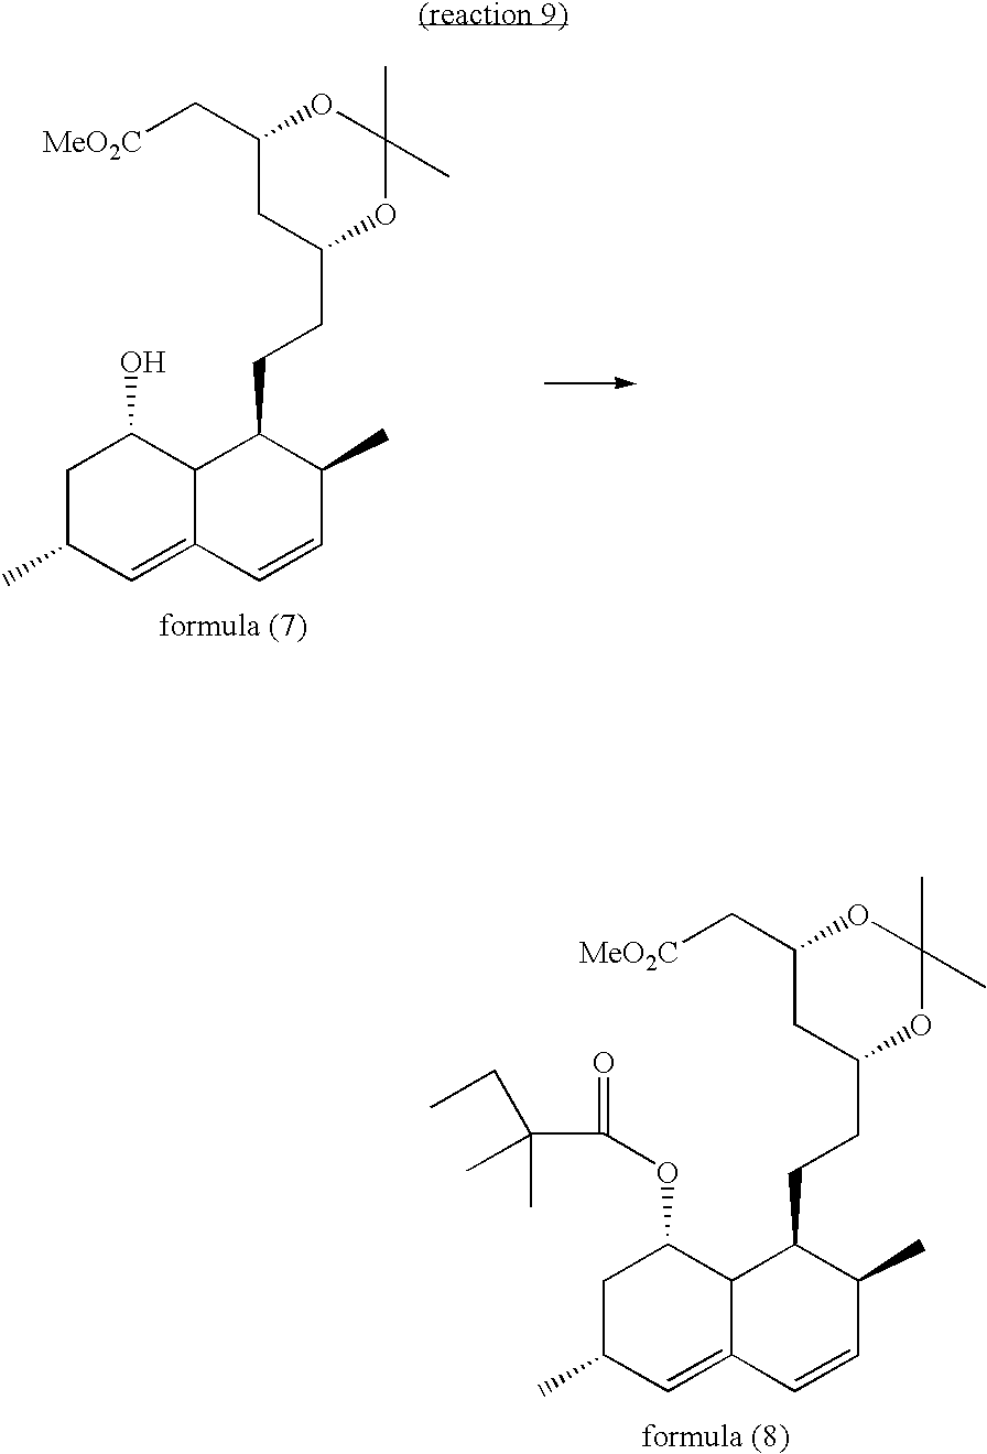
C1(C[MeO2C])CC(CCC2C3C(=CC(C)CC3O)C=CC2C)OC(C)(C)O1.C1(C[MeO2C])CC(CCC2C3C(=CC(C)CC3OC(=O)C(C)(C)CC)C=CC2C)OC(C)(C)O1
